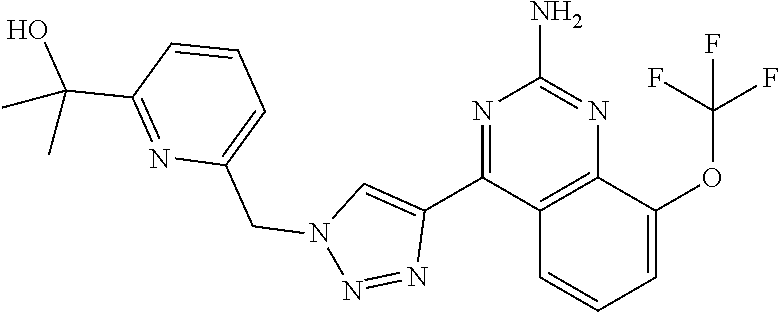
N1=C(C2=CN(CC3=CC=CC(C(O)(C)C)=N3)N=N2)C2=C(N=C1N)C(OC(F)(F)F)=CC=C2
